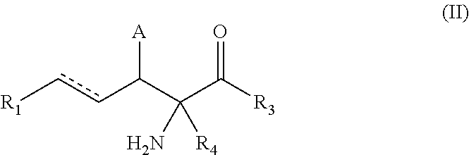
c(C(C(C([R3])=O)([R4])N)[A])c[R1]
